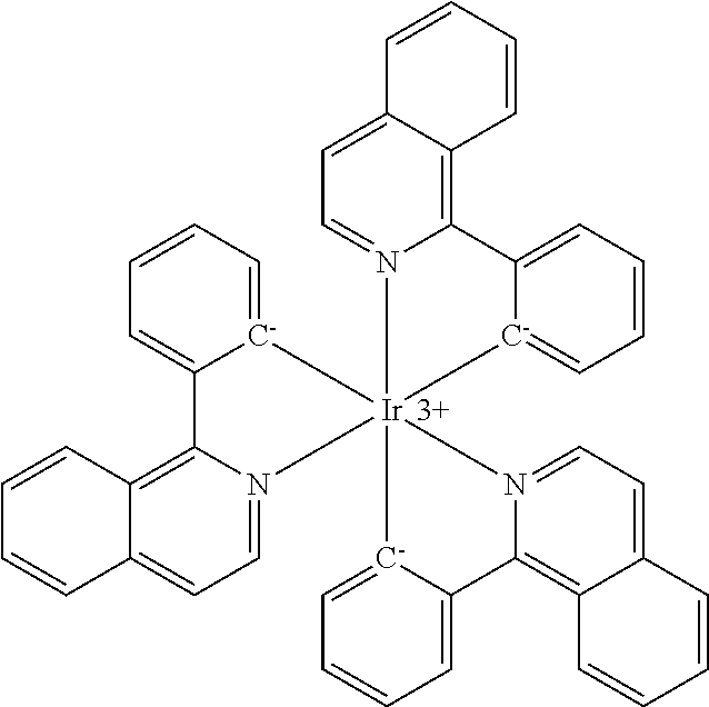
C12=C3C(=CC=N1C[Ir]14(C[C-]5=CC=CC=C5C5=C6C(=CC=N5C1)C=CC=C6)(C[C-]1=CC=CC=C21)CN1=CC=C2C(=C1C1=CC=CC=[C-]1C4)C=CC=C2)C=CC=C3
